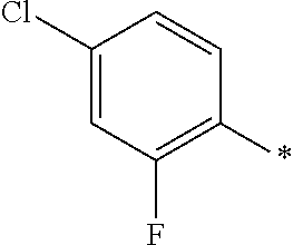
C1(Cl)=CC(F)=C(*)C=C1
